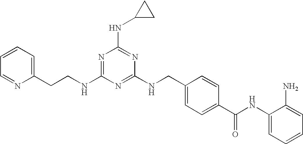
C1(CCNC2=NC(NC3CC3)=NC(NCC3=CC=C(C(NC4=CC=CC=C4N)=O)C=C3)=N2)=CC=CC=N1
